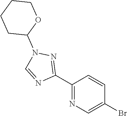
C1=CC(Br)=CN=C1C1=NN(C2OCCCC2)C=N1
